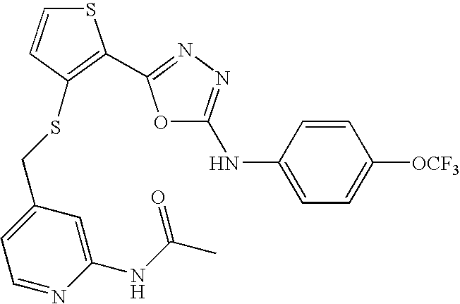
C1(NC(C)=O)=CC(CSC2=C(C3=NN=C(NC4=CC=C([OCF3])C=C4)O3)SC=C2)=CC=N1
